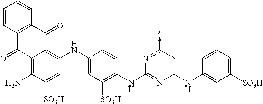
C1=CC2=C(C=C1)C(=O)C1=C(NC3=CC([SO3H])=C(NC4=NC(NC5=CC([SO3H])=CC=C5)=NC(->*)=N4)C=C3)C=C([SO3H])C(N)=C1C2=O
